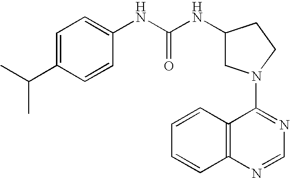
C1(N2CC(NC(NC3=CC=C(C(C)C)C=C3)=O)CC2)=NC=NC2=C1C=CC=C2
